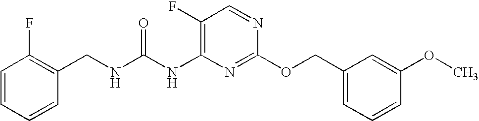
C1(F)=C(NC(NCC2=C(F)C=CC=C2)=O)N=C(OCC2=CC=CC(OC)=C2)N=C1
